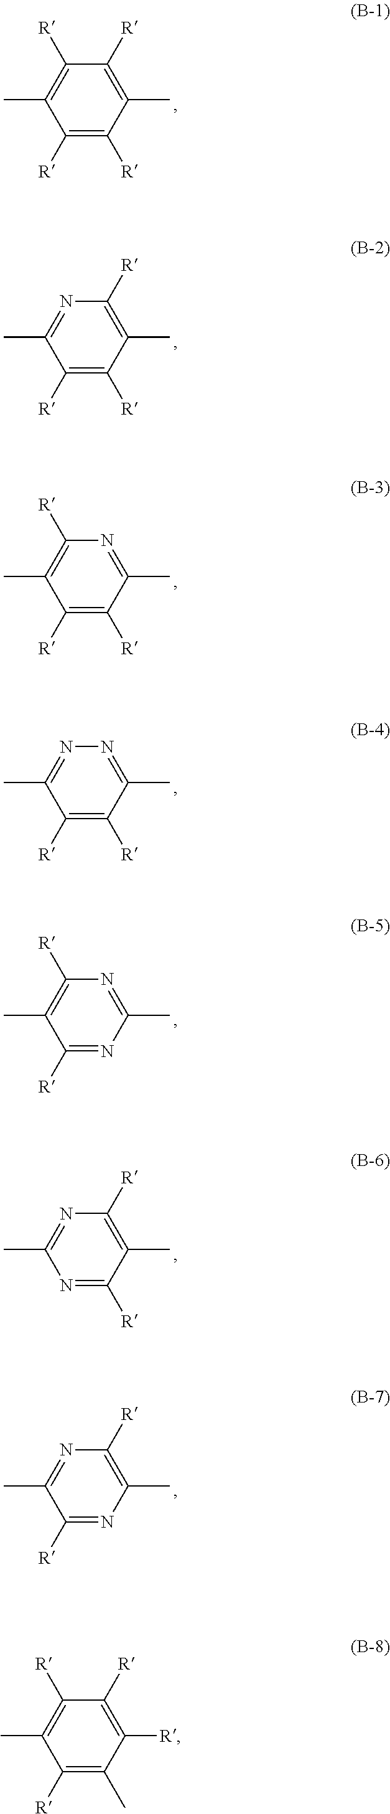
C1([R])=C([R])C(C)=C([R])C([R])=C1C.C1([R])=C([R])C(C)=C([R])N=C1C.C1([R])=C([R])C(C)=NC([R])=C1C.C1([R])=C([R])C(C)=NN=C1C.C1([R])=NC(C)=NC([R])=C1C.N1=C([R])C(C)=C([R])N=C1C.C1([R])=NC(C)=C([R])N=C1C.C1([R])=C(C)C([R])=C([R])C([R])=C1C
